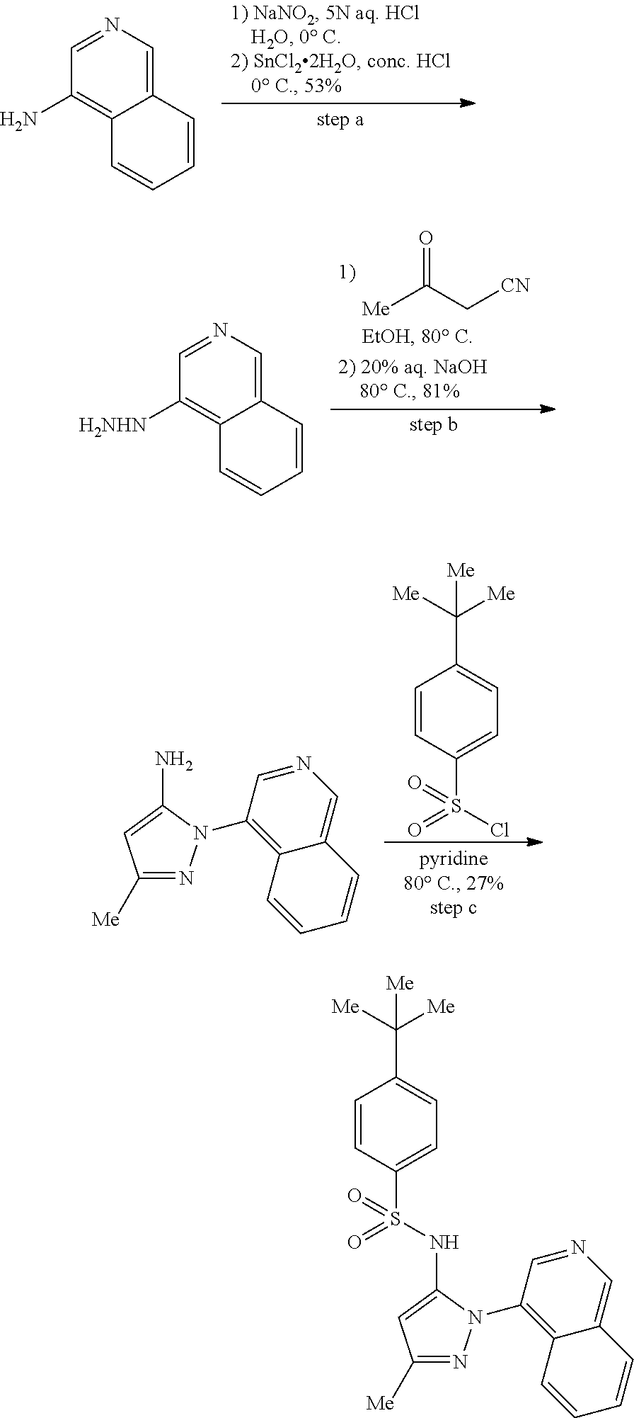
C1=CC2=CN=CC(N)=C2C=C1.C1=CC(S(Cl)(=O)=O)=CC=C1C([Me])([Me])[Me].C1=CC2=CN=CC(N3N=C([Me])C=C3N)=C2C=C1.C1=CC2=CN=CC([H2NHN])=C2C=C1.[Me]C(C[CN])=O.C1=CC(S(NC2=CC([Me])=NN2C2=C3C(=CN=C2)C=CC=C3)(=O)=O)=CC=C1C([Me])([Me])[Me]
